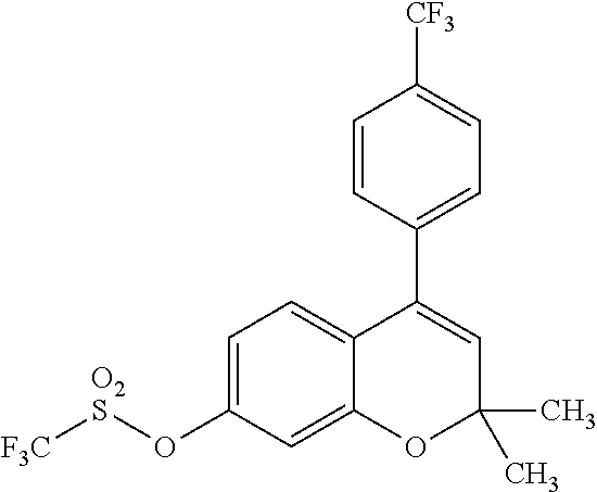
C1(C2=CC(C)(C)OC3=CC(O[O2S][F3C])=CC=C23)=CC=C([CF3])C=C1
